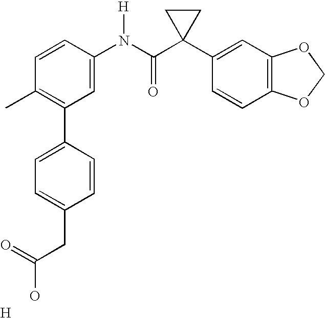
C1=CC(N(C(C2(C3=CC4=C(C=C3)OCO4)CC2)=O)[H])=CC(C2=CC=C(CC(O)=O)C=C2)=C1C.[H]
